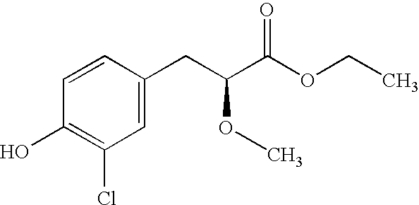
OC1=C(Cl)C=C(CC(C(OCC)=O)OC)C=C1
